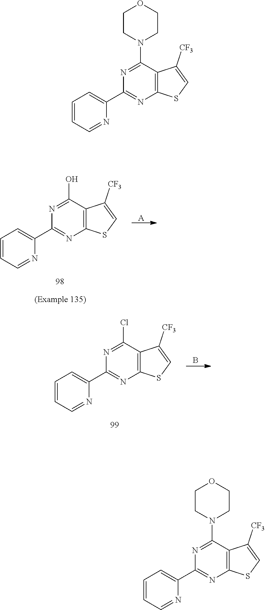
C1=CC=NC(C2=NC3=C(C(Cl)=N2)C([CF3])=CS3)=C1.B.C1=CC=NC(C2=NC3=C(C(O)=N2)C([CF3])=CS3)=C1.[A].C1=CC=NC(C2=NC3=C(C(N4CCOCC4)=N2)C([CF3])=CS3)=C1.C1=CC=NC(C2=NC3=C(C(N4CCOCC4)=N2)C([CF3])=CS3)=C1
